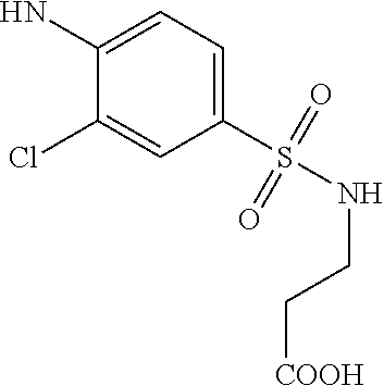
C1(S(NCC[COOH])(=O)=O)=CC=C(N)C(Cl)=C1
